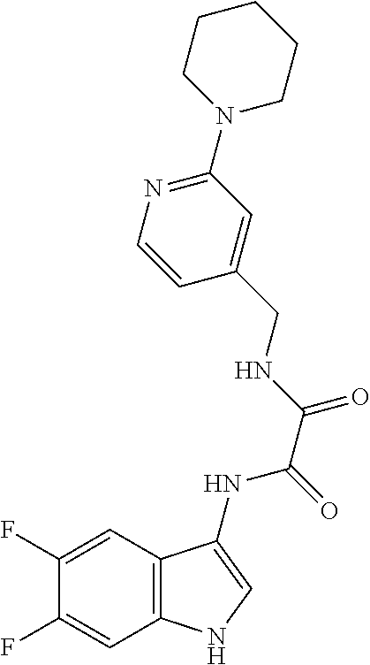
C12=C(C=C(F)C(F)=C1)NC=C2NC(=O)C(=O)NCC1=CC(N2CCCCC2)=NC=C1
